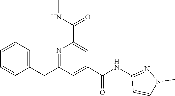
C1=CC=C(CC2=NC(C(NC)=O)=CC(C(NC3=NN(C)C=C3)=O)=C2)C=C1
